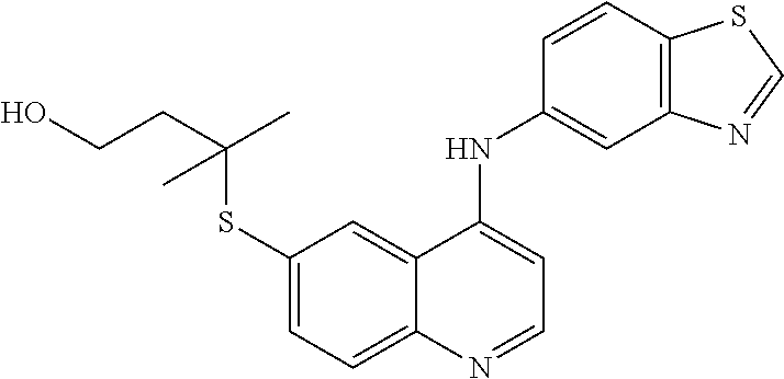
C1(SC(CCO)(C)C)=CC=C2C(=C1)C(NC1=CC3=C(C=C1)SC=N3)=CC=N2
